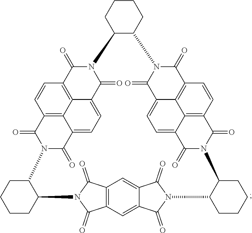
C12=C3C4=C(C=C1)C(=O)N1C(=O)C4=CC=C3C(=O)N(C2=O)C2CCCCC2N2C(=O)C3=C(C2=O)C=C2C(=C3)C(=O)N(C3C(N4C(=O)C5=C6C7=C(C=C5)C(=O)N(C(=O)C7=CC=C6C4=O)C4C1CCCC4)CCCC3)C2=O
